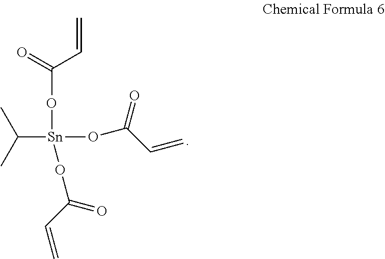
CC(C)[Sn](OC(C=C)=O)(OC(=O)C=C)OC(=O)C=C
